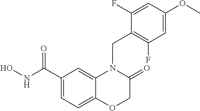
C1(C(NO)=O)=CC=C2C(=C1)N(CC1=C(F)C=C(OC)C=C1F)C(=O)CO2
